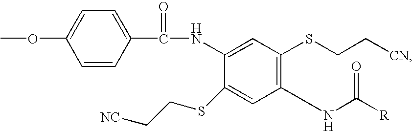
C1=C(NC(=O)C2=CC=C(OC)C=C2)C(SCC[NC])=CC(NC(=O)[R])=C1SCC[CN]
